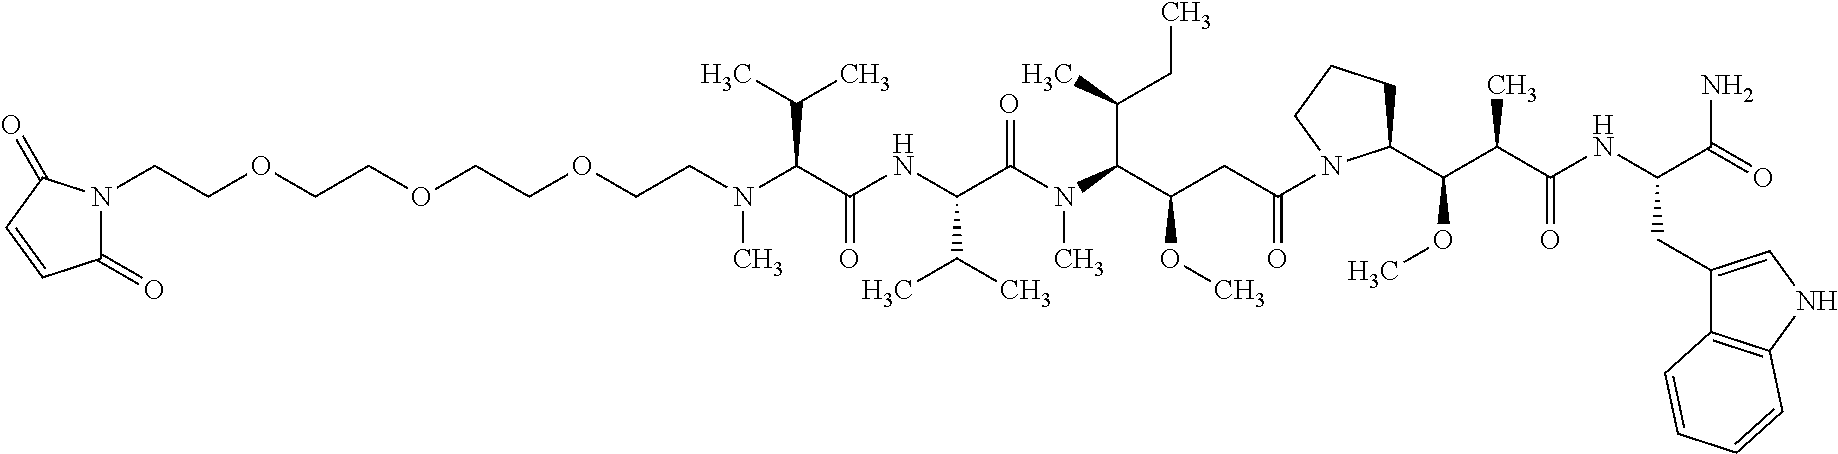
C(CN(C(C(NC(C(N(C)C(C(CC)C)C(OC)CC(=O)N1C(C(OC)C(C(=O)NC(C(=O)N)CC2=CNC3=C2C=CC=C3)C)CCC1)=O)C(C)C)=O)C(C)C)C)OCCOCCOCCN1C(=O)C=CC1=O
